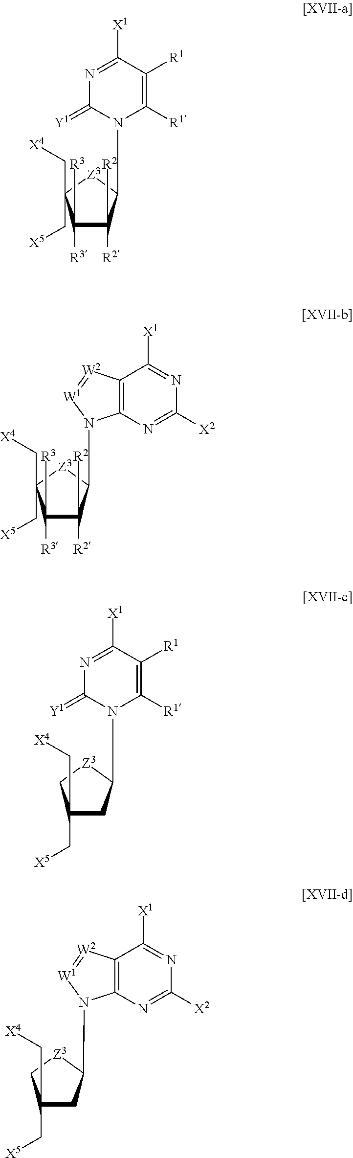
C1([R3])([R3])C([R2])([R2])C(N2C(=[Y1])N=C([X1])C([R1])=C2[R1])[Z3]C1(C[X4])C[X5].C1([R3])([R3])C([R2])([R2])C(N2C3=C([W2]=[W1]2)C([X1])=NC([X2])=N3)[Z3]C1(C[X4])C[X5].C1(C[X4])(C[X5])CC(N2C(=[Y1])N=C([X1])C([R1])=C2[R1])[Z3]C1.C12=C([W2]=[W1]N1C1CC(C[X4])(C[X5])C[Z3]1)C([X1])=NC([X2])=N2
